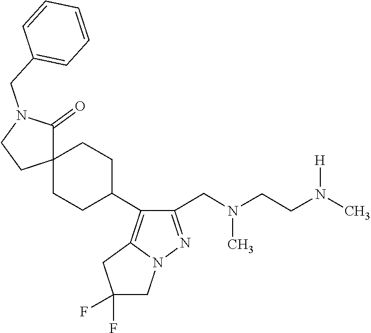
CN(CC1=NN2C(=C1C1CCC3(CC1)C(=O)N(CC1=CC=CC=C1)CC3)CC(F)(F)C2)CCN([H])C
